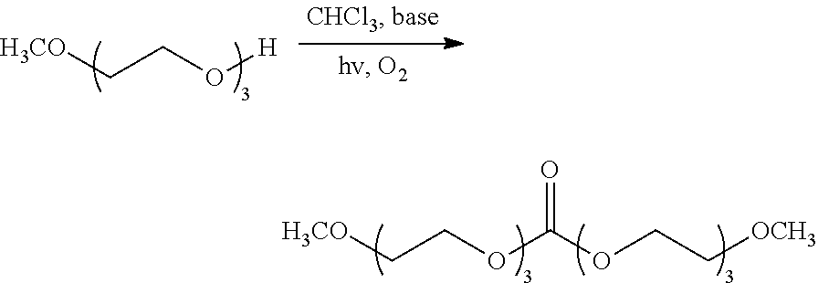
[H3CO]CCOC(OCC[OCH3])=O.[H3CO]CCO[H]
